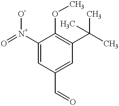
C1([N+](=O)[O-])=CC(C=O)=CC(C(C)(C)C)=C1OC
